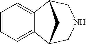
C1=CC=C2C(=C1)C1CNCC2C1
